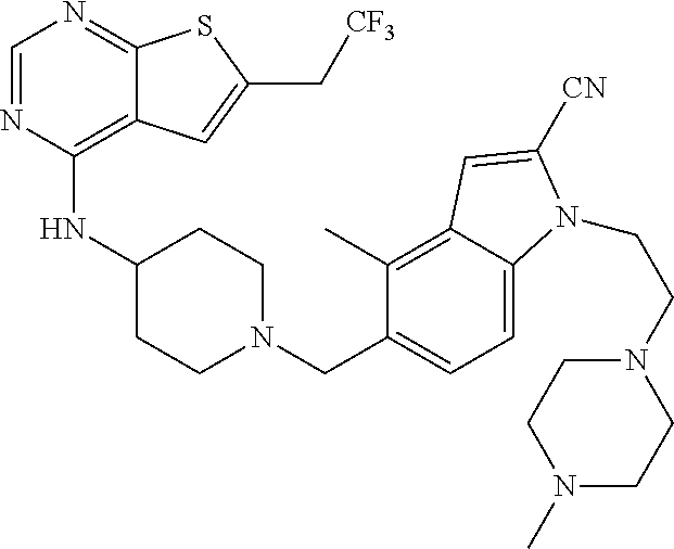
C1=NC(NC2CCN(CC3=CC=C4C(=C3C)C=C([CN])N4CCN3CCN(C)CC3)CC2)=C2C(=N1)SC(C[CF3])=C2
